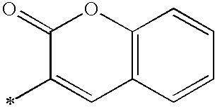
C1(C)=CC2=C(OC1=O)C=CC=C2
